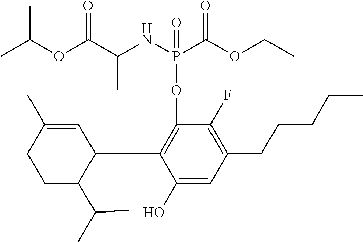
C1(C2=C(OP(NC(C(OC(C)C)=O)C)(C(OCC)=O)=O)C(F)=C(CCCCC)C=C2O)C=C(C)CCC1C(C)C
